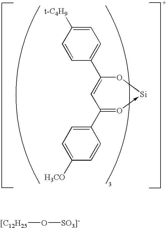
C1=CC([t-C4H9])=CC=C1C1=CC(C2=CC=C([H3CO])C=C2)=O->[Si]O1.[[C12H25]O[SO3]-]
